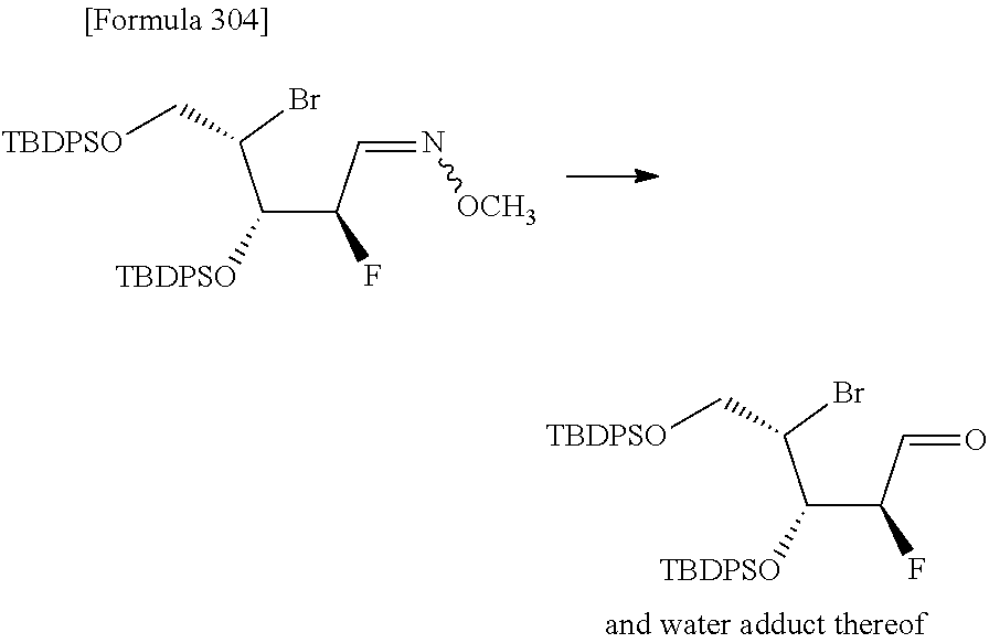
C(C(C=N[OCH3])F)(C(Br)C[TBDPSO])[TBDPSO].C(C(C=O)F)(C(Br)C[TBDPSO])[TBDPSO]
